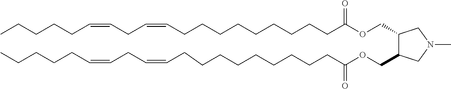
C1(COC(CCCCCCCCCC=CCC=CCCCCC)=O)C(COC(CCCCCCCCCC=CCC=CCCCCC)=O)CN(C)C1
